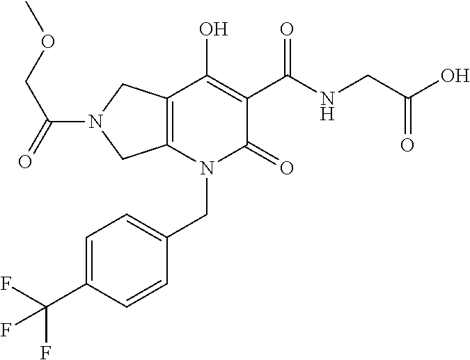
C12=C(N(CC3=CC=C(C(F)(F)F)C=C3)C(=O)C(C(NCC(O)=O)=O)=C1O)CN(C(COC)=O)C2
